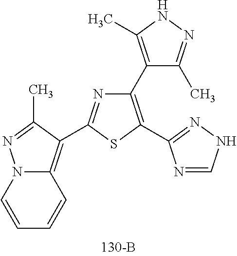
C1(C2=C(C)NN=C2C)=C(C2=NNC=N2)SC(C2=C3N(N=C2C)C=CC=C3)=N1
